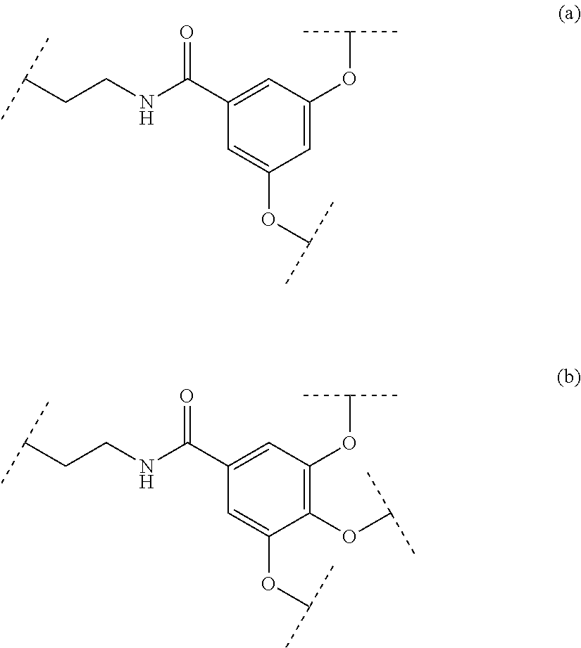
C1=C(OC(C)C)C=C(C(NCCC(C)C)=O)C=C1OC(C)C.C1(OC(C)C)=C(OC(C)C)C=C(C(NCCC(C)C)=O)C=C1OC(C)C
